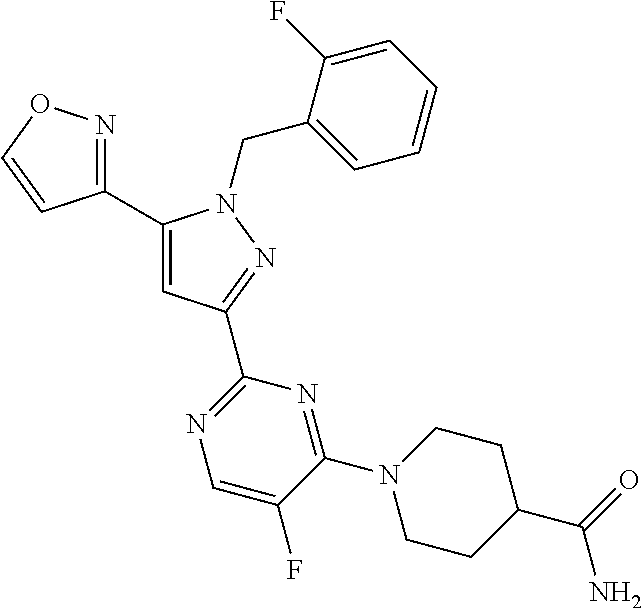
C1(C2=CC(C3=NC=C(F)C(N4CCC(C(N)=O)CC4)=N3)=NN2CC2=CC=CC=C2F)=NOC=C1
